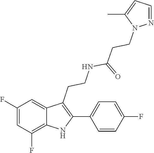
C1=NN(CCC(=O)NCCC2=C(C3=CC=C(F)C=C3)NC3=C(F)C=C(F)C=C32)C(C)=C1
